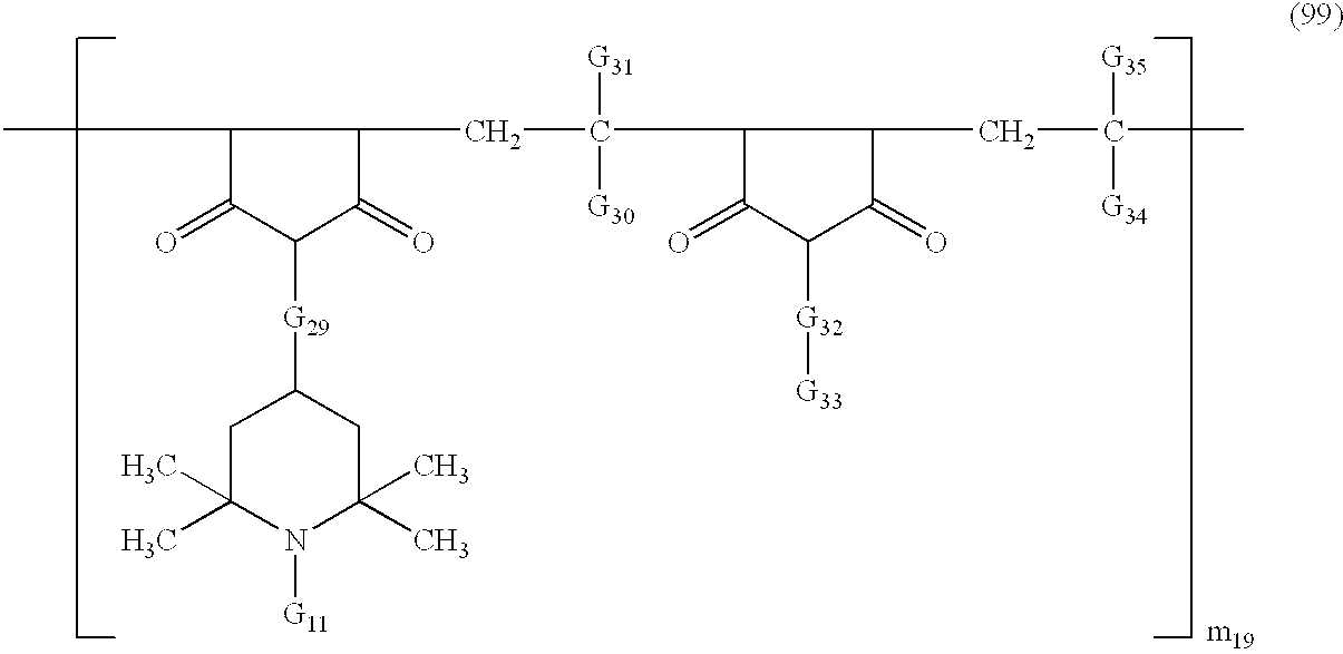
C1C(C)(C)N([G11])C(C)(C)CC1[G29]C1C(=O)C(CC([G31])([G30])C2C(CC(C)([G35])[G34])C(=O)C([G32][G33])C2=O)C(C)C1=O
